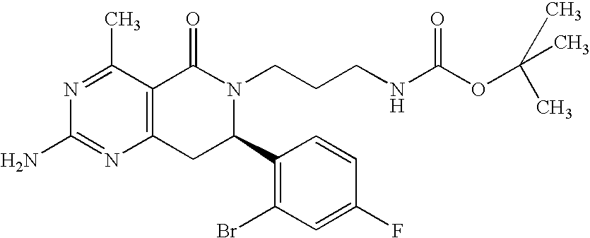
C12=C(C(C)=NC(N)=N1)C(=O)N(CCCNC(OC(C)(C)C)=O)C(C1=C(Br)C=C(F)C=C1)C2
